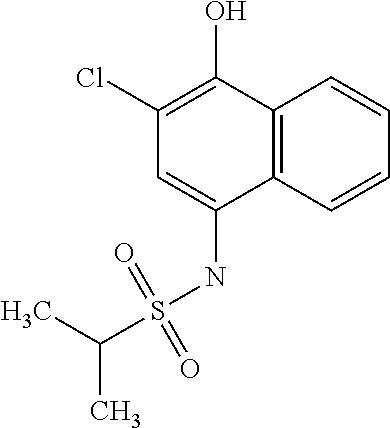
CC(C)S(NC1=CC(Cl)=C(O)C2=C1C=CC=C2)(=O)=O
